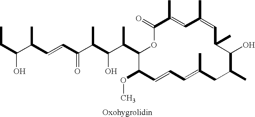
CCC(C(C=CC(C(C(C(C1OC(=O)C(C)=CC(C)=CC(C)C(O)C(C)CC(C)=CC=CC1OC)C)O)C)=O)C)O
